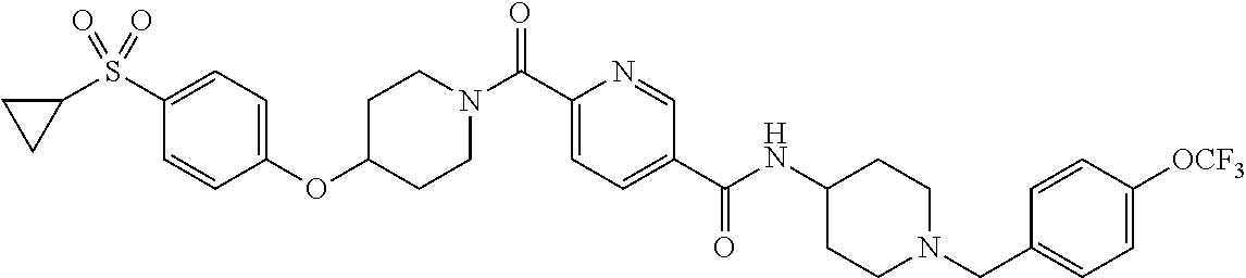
C1=CC(OC2CCN(C(C3=CC=C(C(NC4CCN(CC5=CC=C([OCF3])C=C5)CC4)=O)C=N3)=O)CC2)=CC=C1S(=O)(C1CC1)=O
